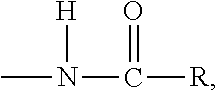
N(C([R])=O)(C)[H]
